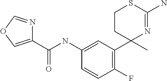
C1(C2(C)N=C(N)SCC2)=C(F)C=CC(NC(C2=COC=N2)=O)=C1
